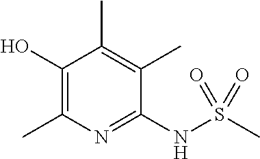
C1(NS(C)(=O)=O)=NC(C)=C(O)C(C)=C1C
